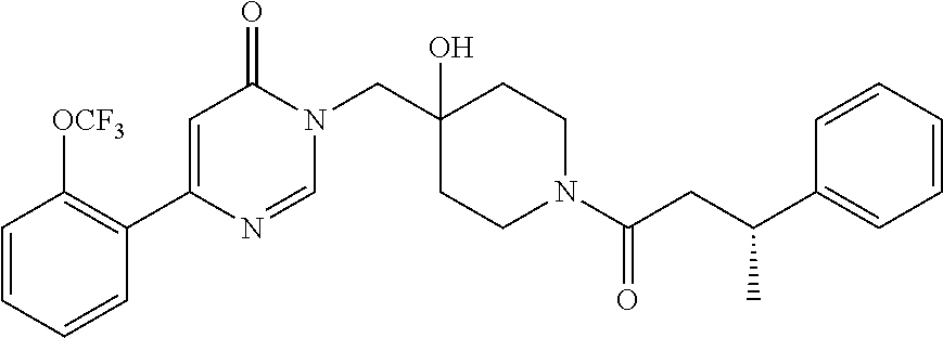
N1(CC2(O)CCN(C(=O)CC(C3=CC=CC=C3)C)CC2)C(=O)C=C(C2=C([OCF3])C=CC=C2)N=C1
